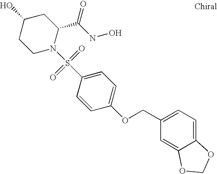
C1(O)CCN(S(C2=CC=C(OCC3=CC=C4C(=C3)OCO4)C=C2)(=O)=O)C(C(NO)=O)C1
